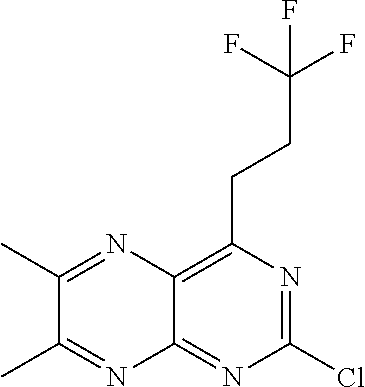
ClC1=NC(CCC(F)(F)F)=C2C(=N1)N=C(C)C(C)=N2
